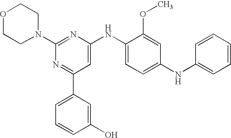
C1(N2CCOCC2)=NC(NC2=CC=C(NC3=CC=CC=C3)C=C2OC)=CC(C2=CC=CC(O)=C2)=N1
